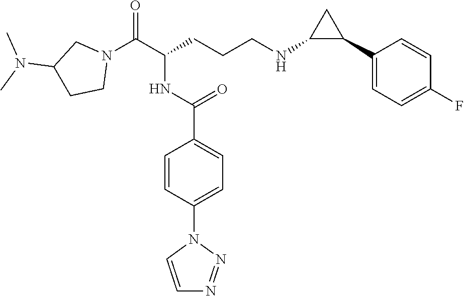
N1(C(C(CCCNC2C(C3=CC=C(F)C=C3)C2)NC(C2=CC=C(N3C=CN=N3)C=C2)=O)=O)CC(N(C)C)CC1
